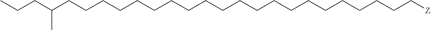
C(CCCCCCCCCCCCCCCCCCC[Z])CC(CCC)C
